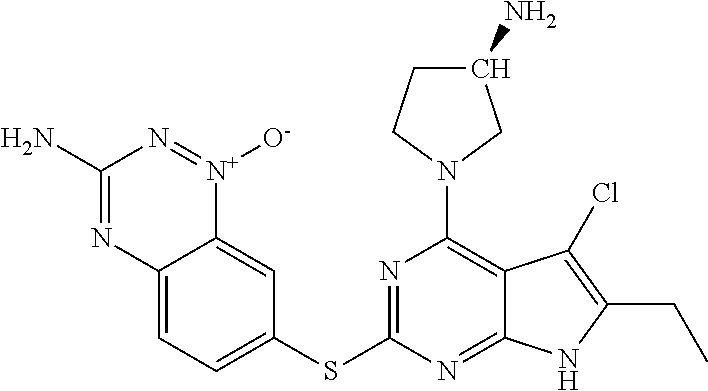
C1=C2C(=CC(SC3=NC(N4CC(N)CC4)=C4C(=N3)NC(CC)=C4Cl)=C1)[N+]([O-])=NC(N)=N2
